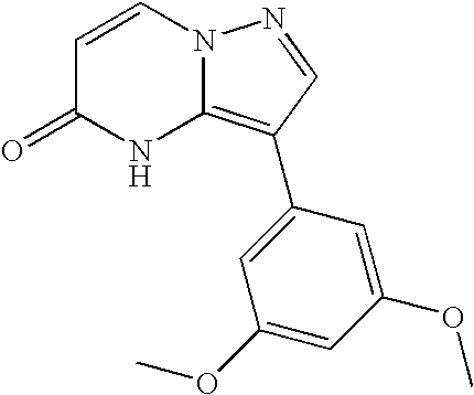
C1=CN2C(=C(C3=CC(OC)=CC(OC)=C3)C=N2)NC1=O
